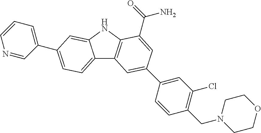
C12=CC=C(C3=CC=CN=C3)C=C1NC1=C2C=C(C2=CC(Cl)=C(CN3CCOCC3)C=C2)C=C1C(=O)N
